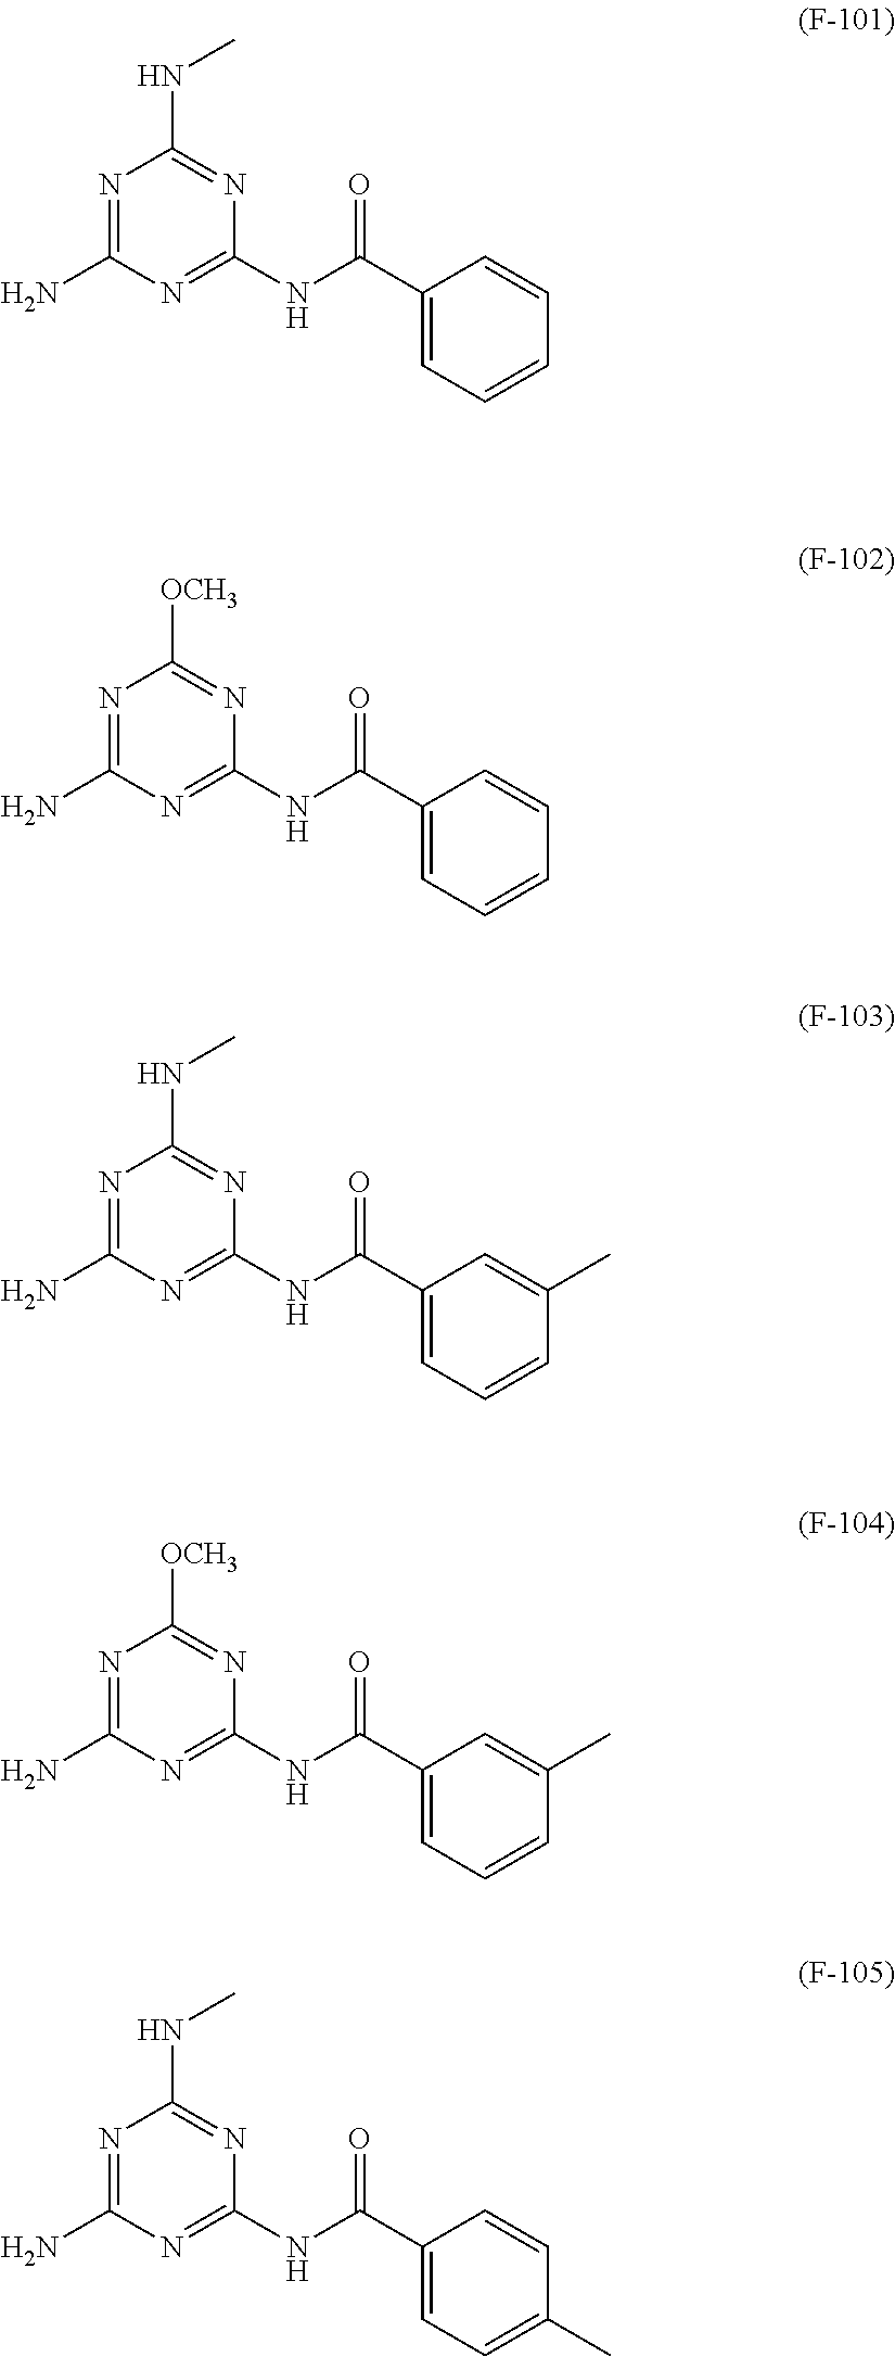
N1=C(N)N=C(NC(C2=CC=CC=C2)=O)N=C1NC.N1=C(N)N=C(NC(C2=CC=CC=C2)=O)N=C1[OCH3].N1=C(N)N=C(NC(C2=CC=CC(C)=C2)=O)N=C1NC.N1=C(N)N=C(NC(C2=CC=CC(C)=C2)=O)N=C1[OCH3].N1=C(N)N=C(NC(C2=CC=C(C)C=C2)=O)N=C1NC
